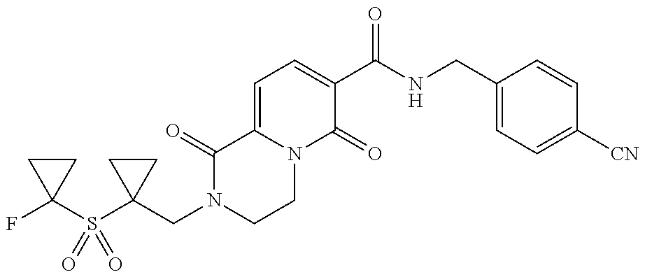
C1(CN2CCN3C(=CC=C(C(NCC4=CC=C([CN])C=C4)=O)C3=O)C2=O)(S(C2(F)CC2)(=O)=O)CC1
